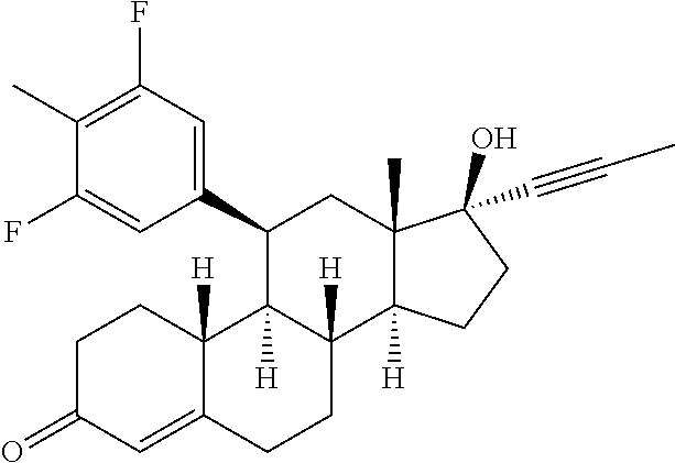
C1(C#CC)(O)C2(C)C([H])(CC1)C1([H])CCC3=CC(=O)CCC3([H])C1([H])C(C1=CC(F)=C(C)C(F)=C1)C2
